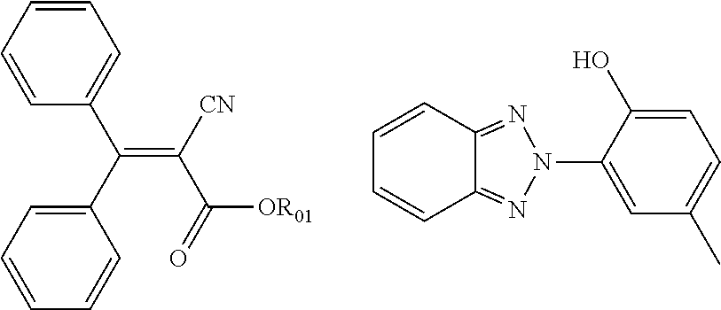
C1=CC=CC(C(C2=CC=CC=C2)=C([CN])C(=O)[OR01])=C1.C12=NN(C3=CC(C)=CC=C3O)N=C1C=CC=C2
